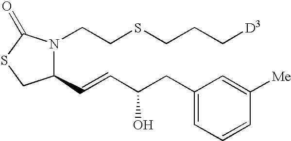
C1(C=CC(CC2=CC=CC([Me])=C2)O)N(CCSCCC[D3])C(=O)SC1
